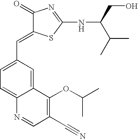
C1=C(C=C2C(=O)N=C(NC(CO)C(C)C)S2)C=C2C(=C1)N=CC(C#N)=C2OC(C)C
